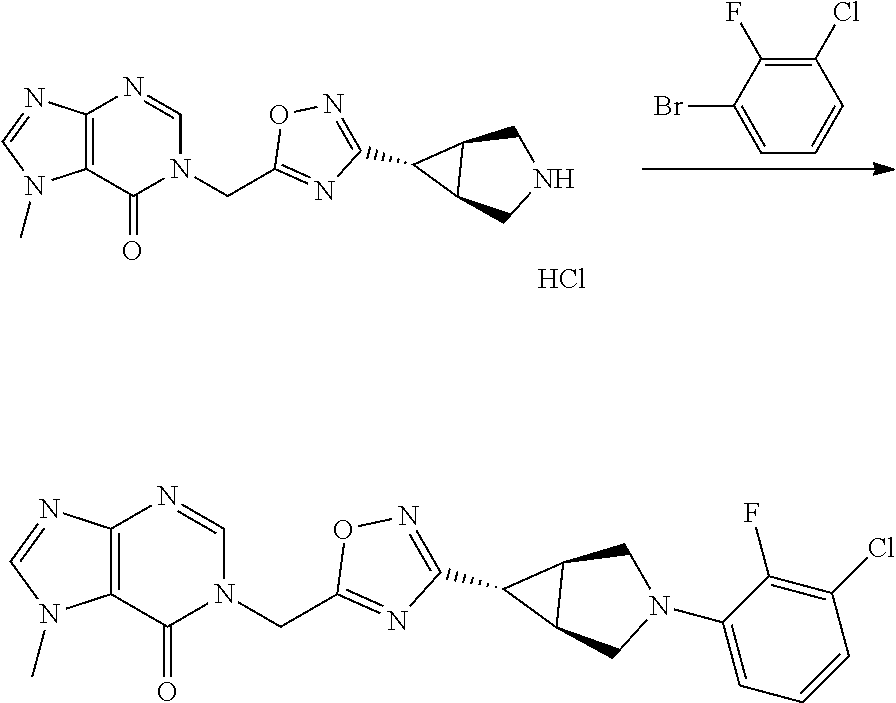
C1(CN2C=NC3=C(C2=O)N(C)C=N3)=NC(C2C3CNCC32)=NO1.Cl.C1(Cl)=C(F)C(Br)=CC=C1.C1(CN2C=NC3=C(C2=O)N(C)C=N3)=NC(C2C3CN(C4=CC=CC(Cl)=C4F)CC32)=NO1
